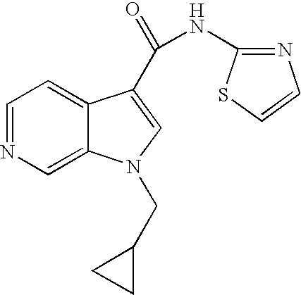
C1=NC=C2C(=C1)C(C(=O)NC1=NC=CS1)=CN2CC1CC1
